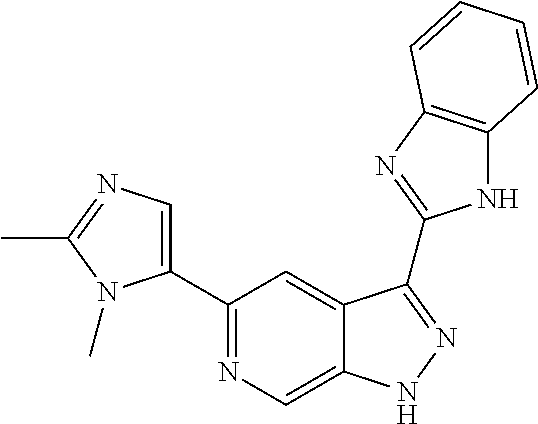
C1(C2=NC=C3C(=C2)C(C2=NC4=C(N2)C=CC=C4)=NN3)=CN=C(C)N1C
